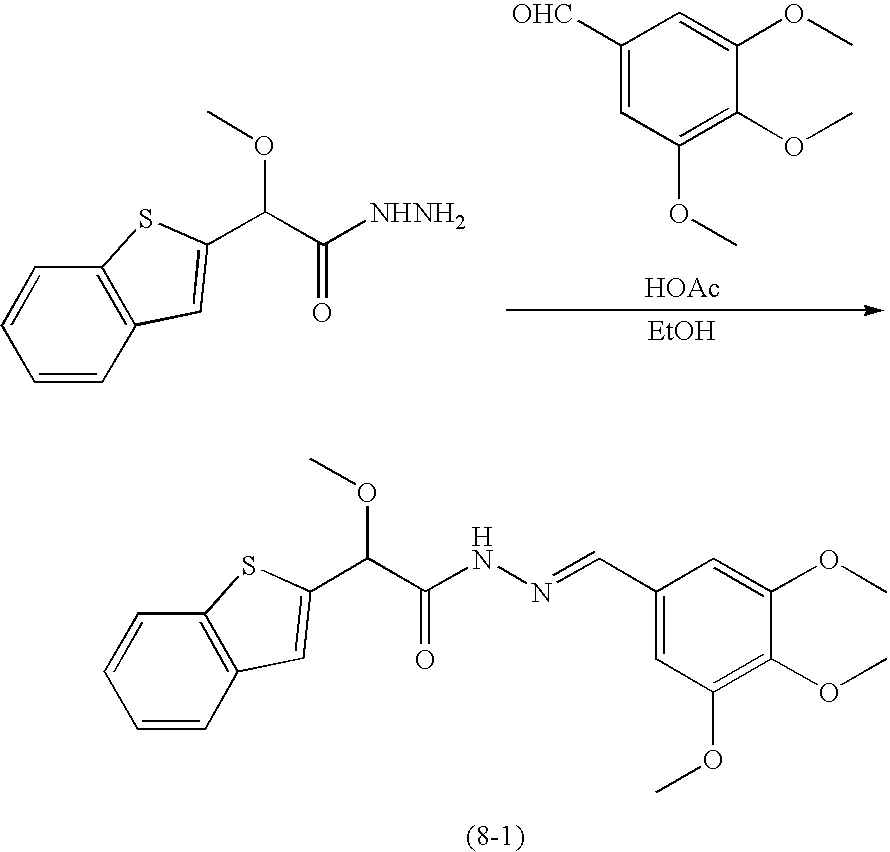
C1([OHC])=CC(OC)=C(OC)C(OC)=C1.[HOAc].[EtOH].C(C([NHNH2])=O)(OC)C1=CC2=C(C=CC=C2)S1.C(C(NN=CC1=CC(OC)=C(OC)C(OC)=C1)=O)(OC)C1=CC2=C(C=CC=C2)S1
